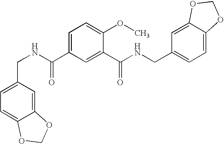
C(C1=CC(C(NCC2=CC=C3C(=C2)OCO3)=O)=CC=C1OC)(=O)NCC1=CC=C2C(=C1)OCO2
